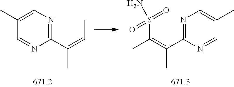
C(C)(C1=NC=C(C)C=N1)=CC.C(C)(C1=NC=C(C)C=N1)=C(S(N)(=O)=O)C
